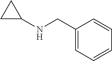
C1(CNC2CC2)=CC=CC=C1
